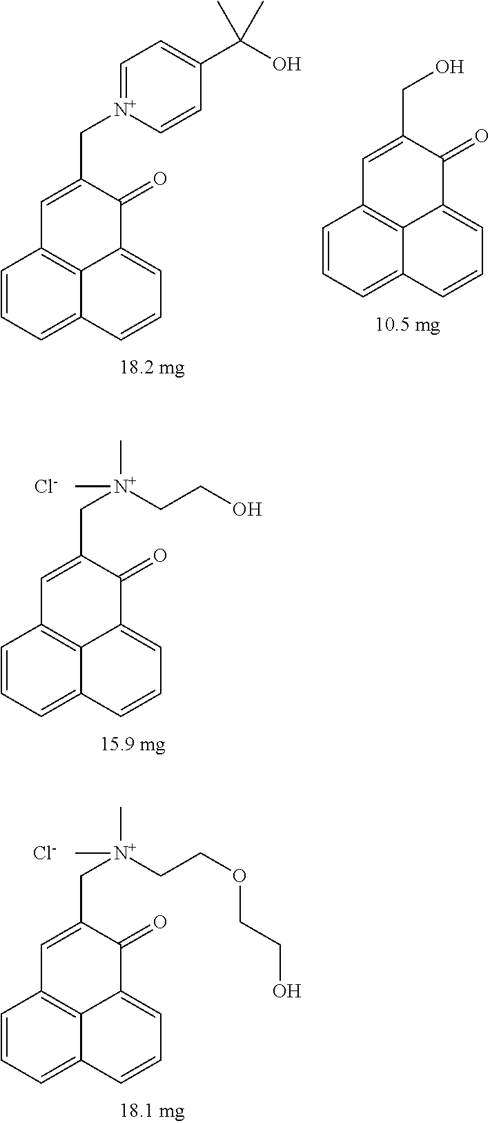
C1=C[N+](CC2=CC3=C4C(=CC=CC4=CC=C3)C2=O)=CC=C1C(O)(C)C.OCC1=CC2=C3C(=CC=CC3=CC=C2)C1=O.[N+](CC1=CC2=C3C(=CC=CC3=CC=C2)C1=O)(C)(C)CCO.[Cl-].[N+](CC1=CC2=C3C(=CC=CC3=CC=C2)C1=O)(C)(C)CCOCCO.[Cl-]
